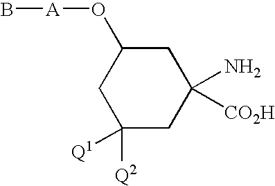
C1C(O[A]B)CC([Q2])([Q1])CC1(N)[CO2H]
